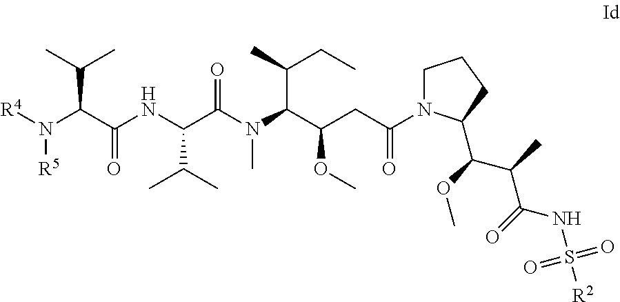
C1N(C(CC(C(N(C(C(NC(C(N([R4])[R5])C(C)C)=O)C(C)C)=O)C)C(C)CC)OC)=O)C(C(OC)C(C)C(=O)NS([R2])(=O)=O)CC1
